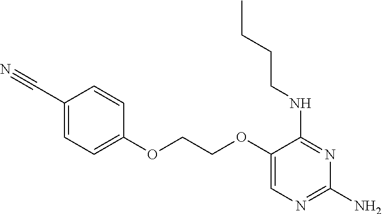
C(COC1=CN=C(N)N=C1NCCCC)OC1=CC=C(C#N)C=C1
